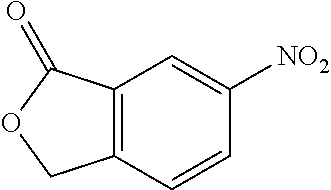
C12=C(C=CC([NO2])=C1)COC2=O
